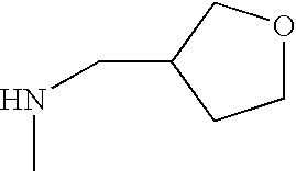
CNCC1CCOC1
